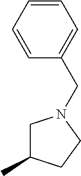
C1C(C)CCN1CC1=CC=CC=C1
